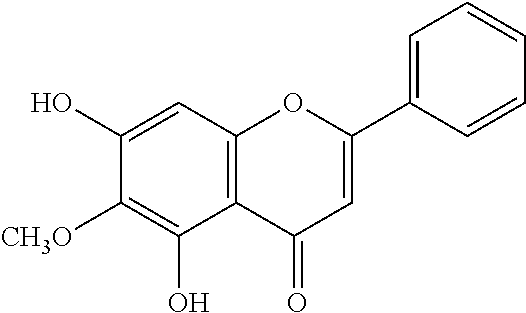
C1(O)=CC2=C(C(O)=C1[CH3O])C(=O)C=C(C1=CC=CC=C1)O2
